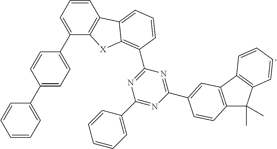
C1=CC=C(C2=CC=C(C3=CC=CC4=C3[X]C3=C(C5=NC(C6=CC=CC=C6)=NC(C6=CC7=C(C(C)(C)C8=C7C=CC=C8)C=C6)=N5)C=CC=C43)C=C2)C=C1
